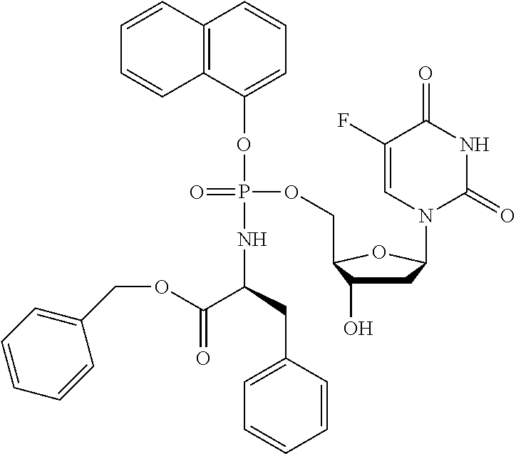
C12=C(C(OP(=O)(OCC3C(O)CC(N4C(=O)NC(=O)C(F)=C4)O3)NC(C(=O)OCC3=CC=CC=C3)CC3=CC=CC=C3)=CC=C1)C=CC=C2
